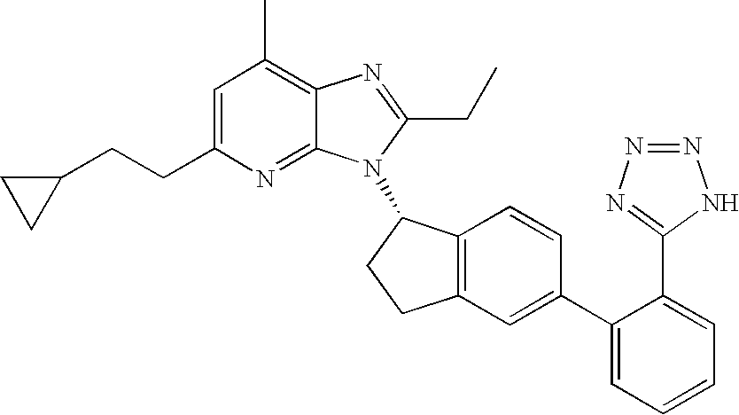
C1=C(CCC2CC2)N=C2C(=C1C)N=C(CC)N2C1C2=C(CC1)C=C(C1=CC=CC=C1C1=NN=NN1)C=C2
